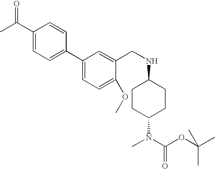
C1(C(C)=O)=CC=C(C2=CC=C(OC)C(CNC3CCC(N(C(OC(C)(C)C)=O)C)CC3)=C2)C=C1
